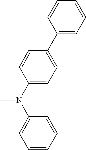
C1(N(C)C2=CC=CC=C2)=CC=C(C2=CC=CC=C2)C=C1
